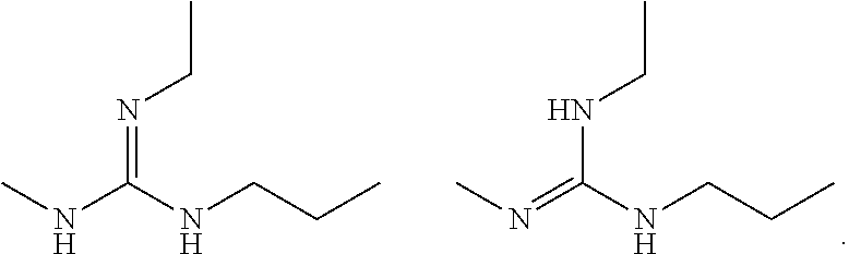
CNC(NCCC)=NCC.CN=C(NCCC)NCC
